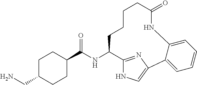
C1(C(NC2C3=NC(=CN3)C3=CC=CC=C3NC(=O)CCCC2)=O)CCC(CN)CC1
